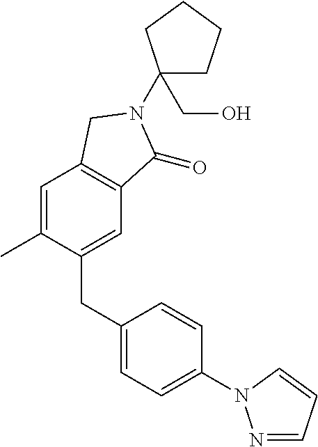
C1(N2C(=O)C3=C(C=C(C)C(CC4=CC=C(N5N=CC=C5)C=C4)=C3)C2)(CO)CCCC1
